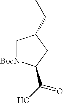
C1[BocN]C(C(O)=O)CC1CC
